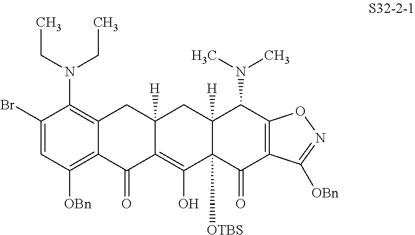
C1(Br)=CC([OBn])=C2C(=C1N(CC)CC)CC1([H])C(=C(O)C3([OTBS])C([H])(C1)C(N(C)C)C1=C(C3=O)C([OBn])=NO1)C2=O
